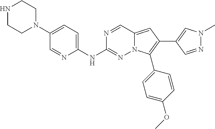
N1CCN(C2=CC=C(NC3=NN4C(=CC(C5=CN(C)N=C5)=C4C4=CC=C(OC)C=C4)C=N3)N=C2)CC1
